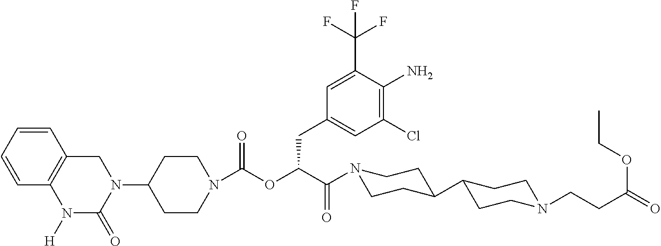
C1(N2C(=O)N([H])C3=C(C=CC=C3)C2)CCN(C(OC(C(=O)N2CCC(C3CCN(CCC(=O)OCC)CC3)CC2)CC2=CC(Cl)=C(N)C(C(F)(F)F)=C2)=O)CC1
